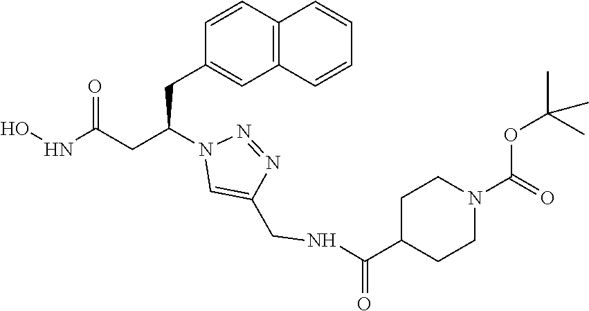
ONC(CC(N1C=C(CNC(C2CCN(C(=O)OC(C)(C)C)CC2)=O)N=N1)CC1=CC2=C(C=C1)C=CC=C2)=O
